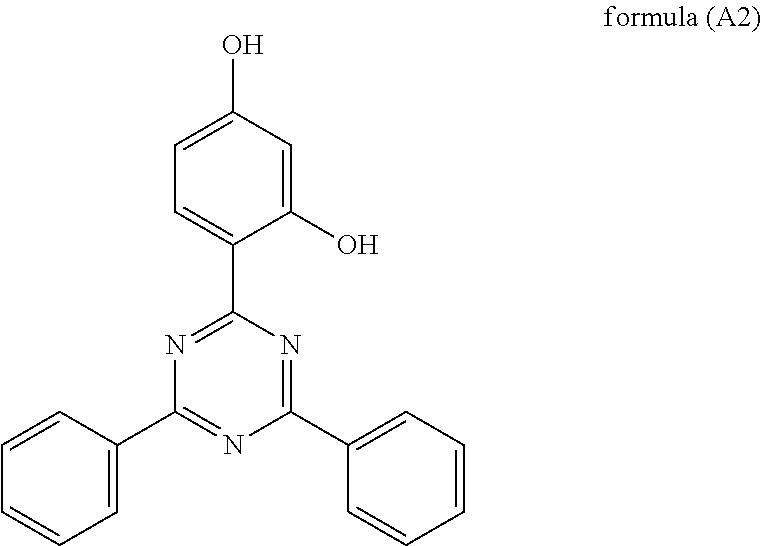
C1=C(C2=NC(C3=CC=CC=C3)=NC(C3=CC=CC=C3)=N2)C(O)=CC(O)=C1
